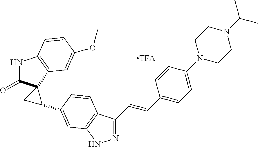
N1=C(C=CC2=CC=C(N3CCN(C(C)C)CC3)C=C2)C2=C(N1)C=C(C1C3(C(=O)NC4=C3C=C(OC)C=C4)C1)C=C2
